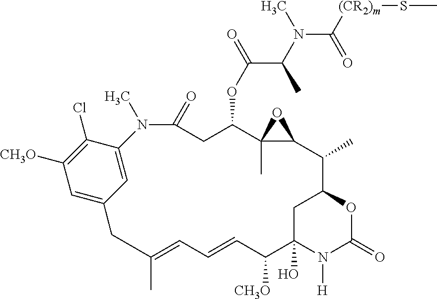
C1C2OC(=O)N([H])C1(O)C([CH3O])C=CC=C(C)CC1=CC([CH3O])=C(Cl)C(=C1)N(C)C(=O)CC(OC(C(C)N(C)C(=O)[(CR2)m]SC)=O)C1(C)C(C2C)O1
